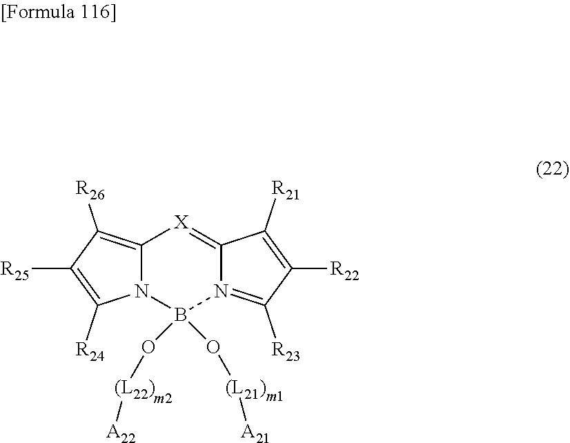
C12=C([R26])C([R25])=C([R24])N1B(O[(L22)][A22])(O[(L21)][A21])N1=C([R23])C([R22])=C([R21])C1=[X]2
